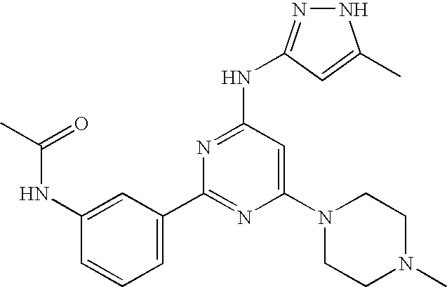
N(C1=NC(C2=CC=CC(NC(C)=O)=C2)=NC(N2CCN(C)CC2)=C1)C1=NNC(C)=C1
